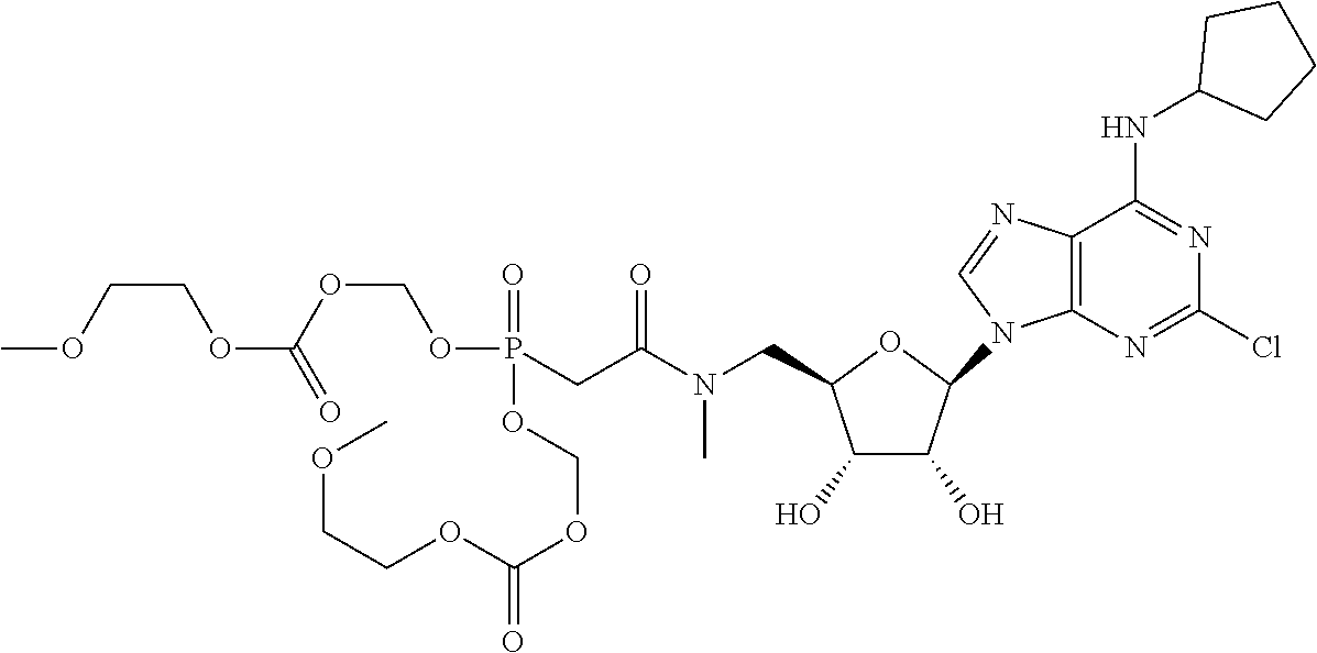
O1C(CN(C(CP(=O)(OCOC(=O)OCCOC)OCOC(=O)OCCOC)=O)C)C(O)C(O)C1N1C=NC2=C1N=C(Cl)N=C2NC1CCCC1
